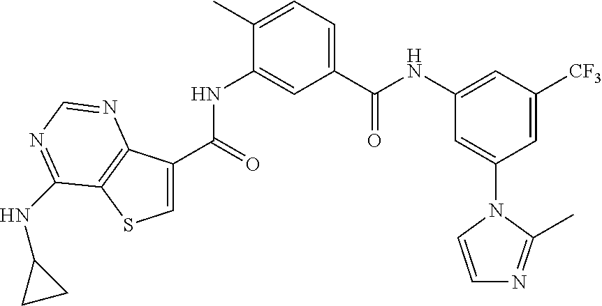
C1=C([CF3])C=C(NC(C2=CC=C(C)C(NC(=O)C3=CSC4=C3N=CN=C4NC3CC3)=C2)=O)C=C1N1C=CN=C1C
